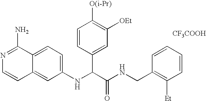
C1(NC(C(NCC2=C([Et])C=CC=C2)=O)C2=CC([OEt])=C([O(i-Pr)])C=C2)=CC=C2C(=C1)C=CN=C2N.[CF3COOH]
